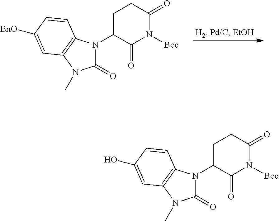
C1C(N2C(=O)N(C)C3=C2C=CC([BnO])=C3)C(=O)N([Boc])C(=O)C1.C1C(N2C(=O)N(C)C3=C2C=CC(O)=C3)C(=O)N([Boc])C(=O)C1
